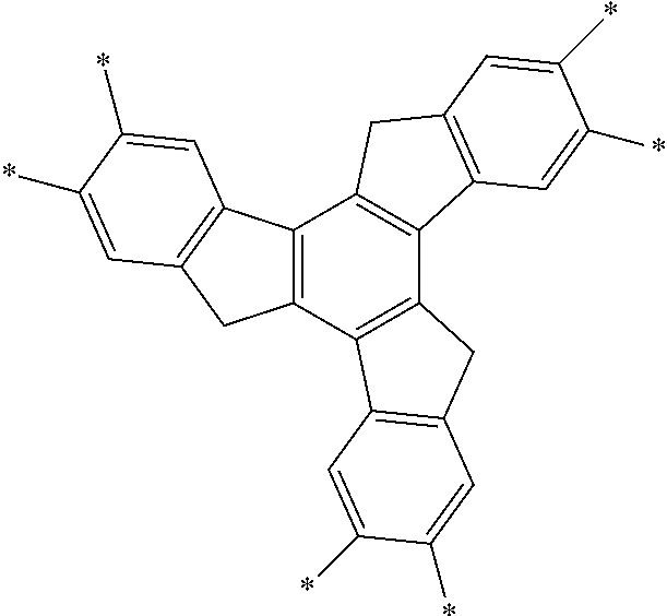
C12=C(C3=C(C4=C1CC1=C4C=C(*)C(*)=C1)CC1=C3C=C(*)C(*)=C1)CC1=C2C=C(*)C(*)=C1
